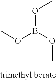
COB(OC)OC
